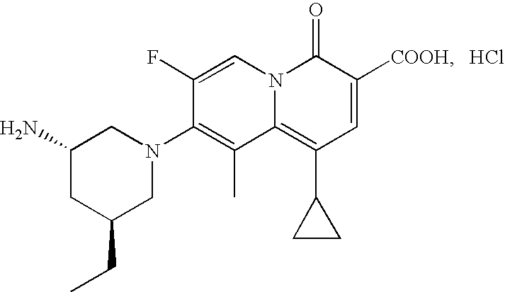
C1(CC)CN(C2=C(C)C3=C(C4CC4)C=C([COOH])C(=O)N3C=C2F)CC(N)C1.Cl
